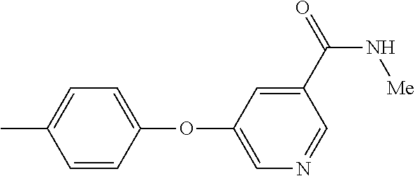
C1(C(=O)N[Me])=CC(OC2=CC=C(C)C=C2)=CN=C1
